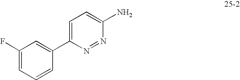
C1=C(C2=CC(F)=CC=C2)N=NC(N)=C1
